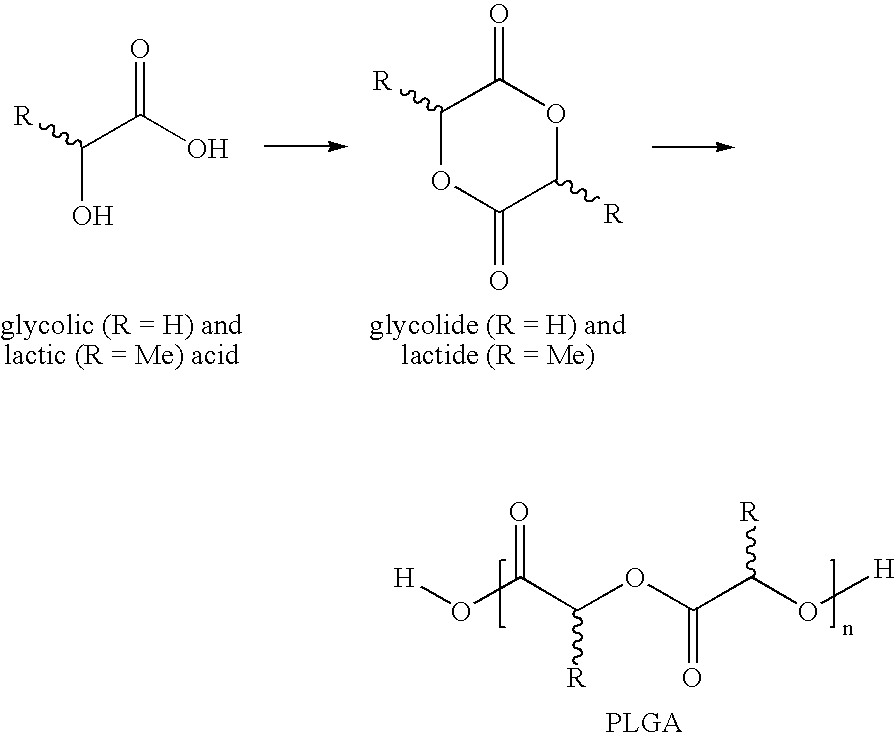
[H]OC(C(OC(C(O[H])[R])=O)[R])=O.[PLGA].[R]C(C(O)=O)O.C1([R])OC(=O)C([R])OC1=O
